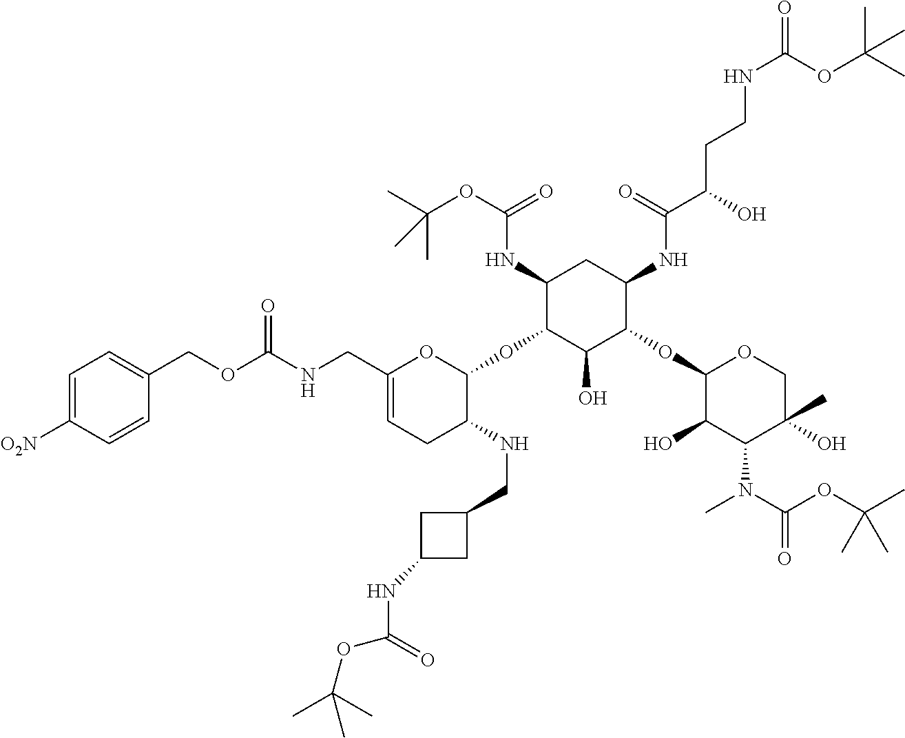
C1(CNC(OCC2=CC=C([O2N])C=C2)=O)=CCC(NCC2CC(NC(OC(C)(C)C)=O)C2)C(OC2C(O)C(OC3C(O)C(N(C(OC(C)(C)C)=O)C)C(C)(O)CO3)C(NC(C(O)CCNC(=O)OC(C)(C)C)=O)CC2NC(OC(C)(C)C)=O)O1
